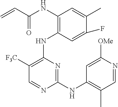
N(C1=C(NC2=C([F3C])C=NC(NC3=C(C)C=NC([OMe])=C3)=N2)C=C(F)C(C)=C1)C(C=C)=O
